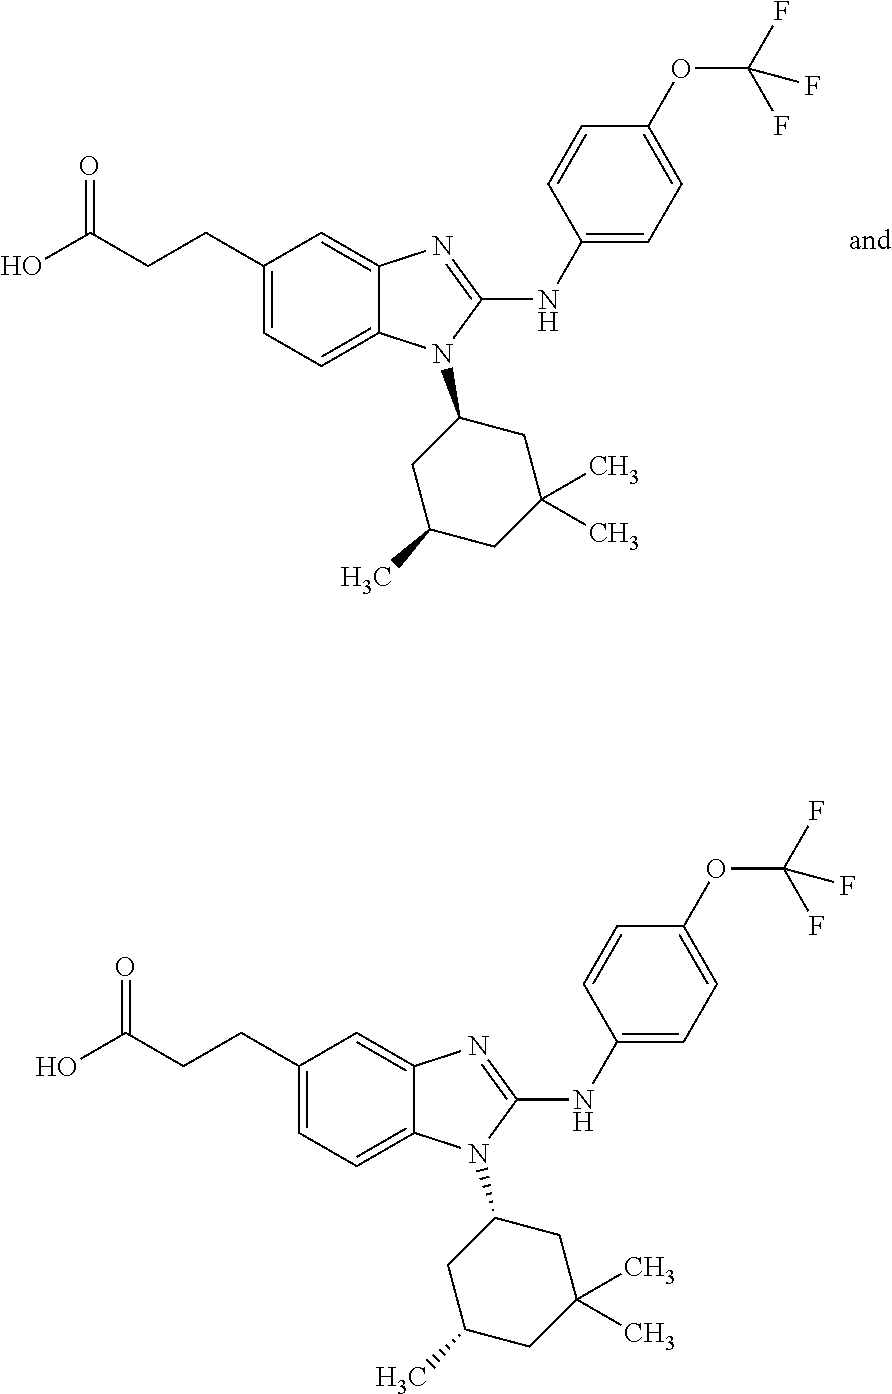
C1(CCC(O)=O)=CC=C2C(=C1)N=C(NC1=CC=C(OC(F)(F)F)C=C1)N2C1CC(C)CC(C)(C)C1.C1(CCC(O)=O)=CC=C2C(=C1)N=C(NC1=CC=C(OC(F)(F)F)C=C1)N2C1CC(C)CC(C)(C)C1
